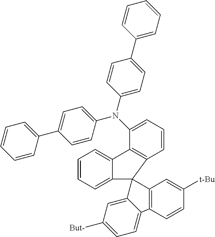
C1=CC=C(C2=CC=C(N(C3=CC=CC4=C3C3=CC=CC=C3C43C4=C(C=CC([t-Bu])=C4)C4=CC=C([But-])C=C34)C3=CC=C(C4=CC=CC=C4)C=C3)C=C2)C=C1
